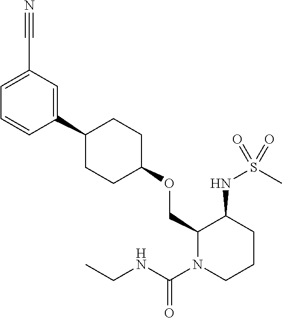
C1(OCC2N(C(NCC)=O)CCCC2NS(=O)(C)=O)CCC(C2=CC(C#N)=CC=C2)CC1
